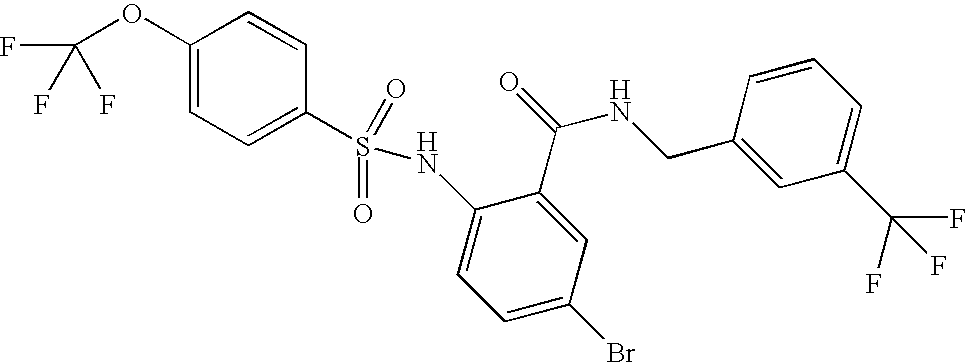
C1(OC(F)(F)F)=CC=C(S(=O)(=O)NC2=CC=C(Br)C=C2C(NCC2=CC(C(F)(F)F)=CC=C2)=O)C=C1
